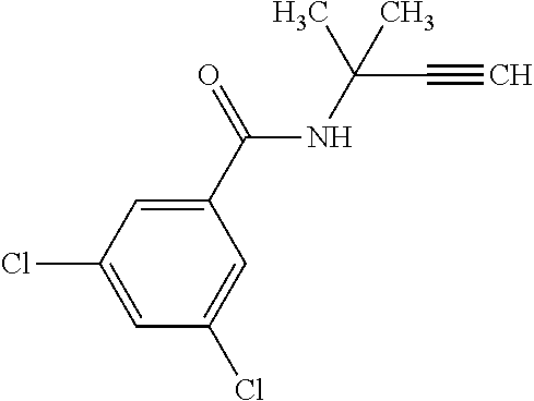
C1=C(C(=O)NC(C#C)(C)C)C=C(Cl)C=C1Cl
